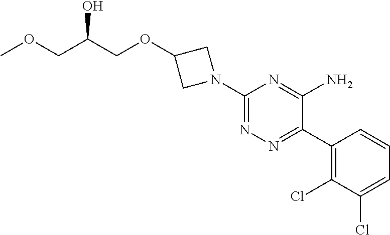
C1(C2=NN=C(N3CC(OCC(COC)O)C3)N=C2N)=C(Cl)C(Cl)=CC=C1
